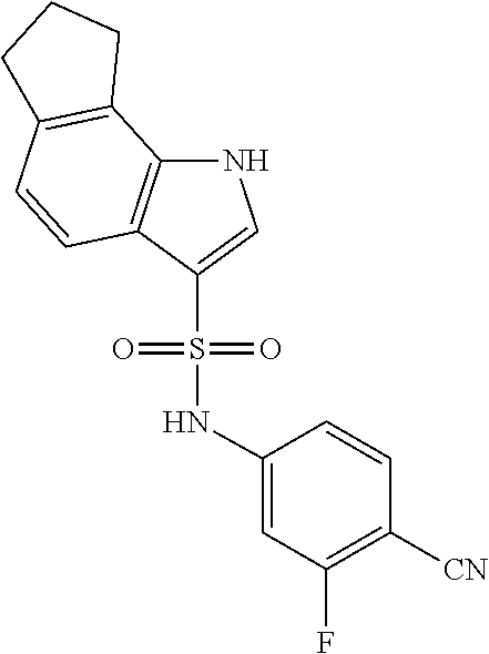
C1=CC2=C(C3=C1CCC3)NC=C2S(=O)(=O)NC1=CC(F)=C([CN])C=C1
